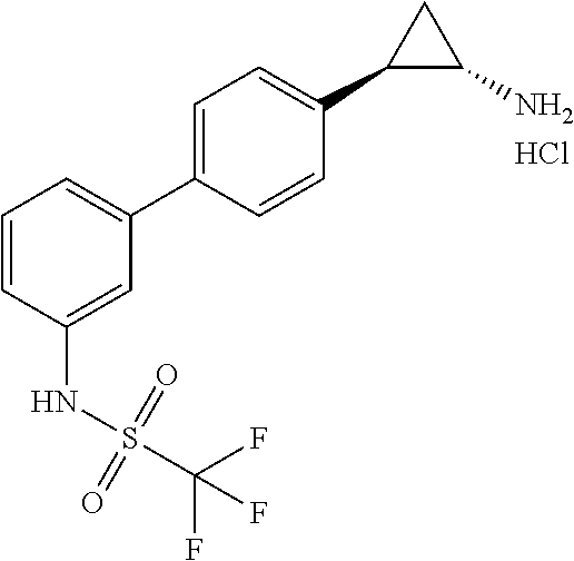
C1=CC(NS(C(F)(F)F)(=O)=O)=CC(C2=CC=C(C3C(N)C3)C=C2)=C1.Cl
